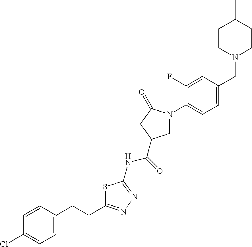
C1=CC(CCC2=NN=C(NC(=O)C3CN(C4=CC=C(CN5CCC(C)CC5)C=C4F)C(=O)C3)S2)=CC=C1Cl
